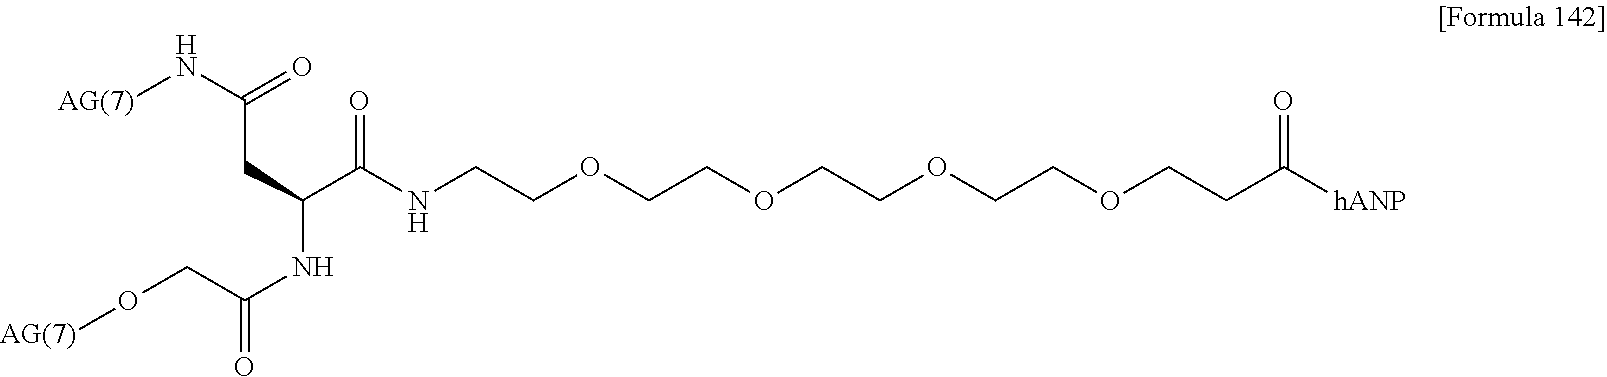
C(C(C(NCCOCCOCCOCCOCCC([hANP])=O)=O)NC(=O)CO[AG(7)])C(N[AG(7)])=O
